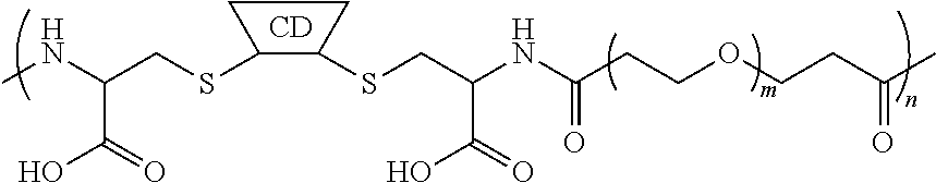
N(C(CSC1C(SCC(NC(CCOCCC(C)=O)=O)C(=O)O)CC1)C(=O)O)C.[CD]
